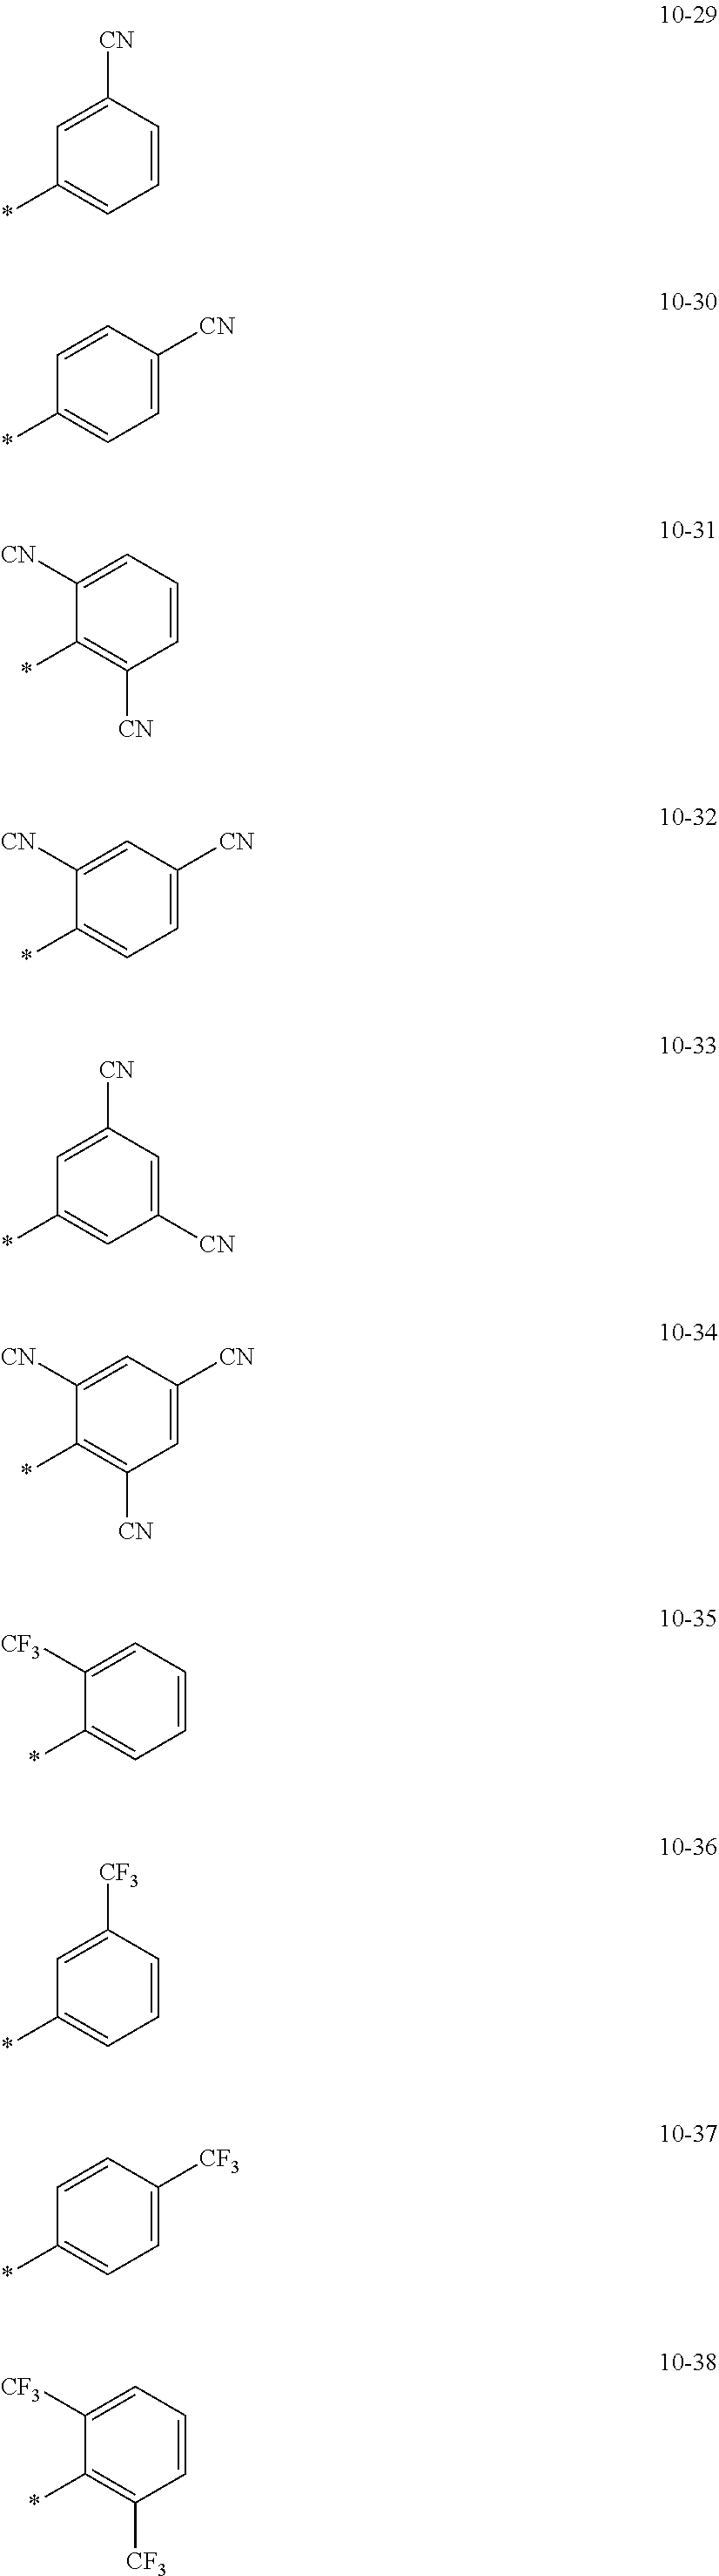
*C1=C([CN])C=CC=C1[CN].*C1=CC=C([CN])C=C1.*C1=CC=CC([CN])=C1.*C1=C([CN])C=C([CN])C=C1[CN].*C1=CC([CN])=CC([CN])=C1.*C1=CC=C([CN])C=C1[CN].*C1=CC=C([CF3])C=C1.*C1=CC=CC([CF3])=C1.*C1=CC=CC=C1[CF3].*C1=C([CF3])C=CC=C1[CF3]
